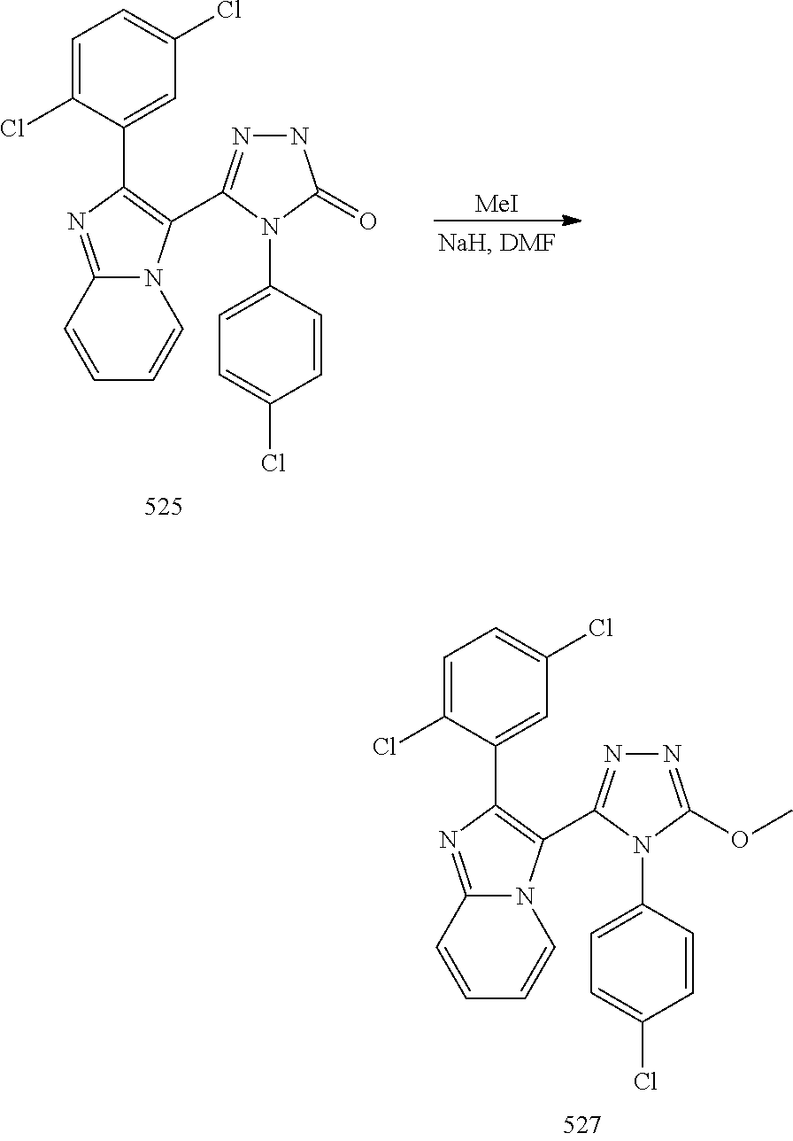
N12C(=NC(C3=CC(Cl)=CC=C3Cl)=C1C1=NN=C(OC)N1C1=CC=C(Cl)C=C1)C=CC=C2.N12C(=NC(C3=CC(Cl)=CC=C3Cl)=C1C1=NNC(=O)N1C1=CC=C(Cl)C=C1)C=CC=C2.[MeI]
